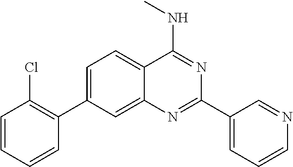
C1=C(C2=C(Cl)C=CC=C2)C=C2C(=C1)C(NC)=NC(C1=CC=CN=C1)=N2
